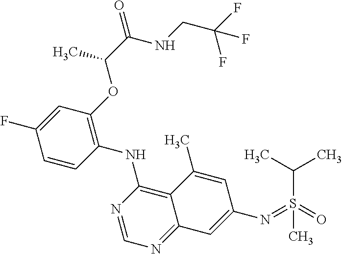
C1=CC(NC2=C3C(=NC=N2)C=C(N=S(=O)(C(C)C)C)C=C3C)=C(OC(C)C(=O)NCC(F)(F)F)C=C1F
